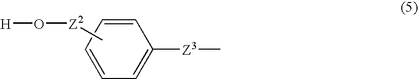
C1=CC=CC=C1[Z3]C.[H]O[Z2]C
